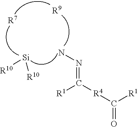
[R10][Si][R10].[R7].C(=NN)([R4]C([R1])=O)[R1].[R9]
